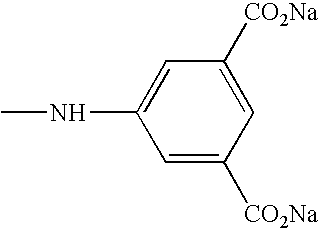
C1([CO2Na])=CC([CO2Na])=CC(NC)=C1
